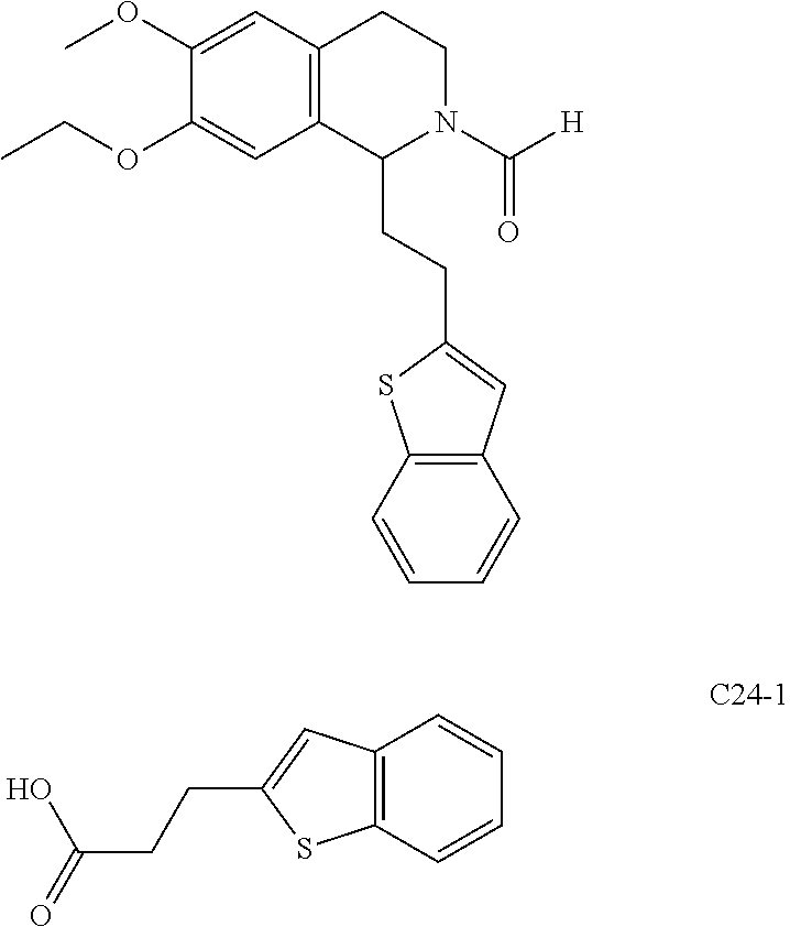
C12=C(C=CC=C1)SC(CCC(=O)O)=C2.C12=C(C(CCC3=CC4=C(S3)C=CC=C4)N(C([H])=O)CC1)C=C(OCC)C(OC)=C2
